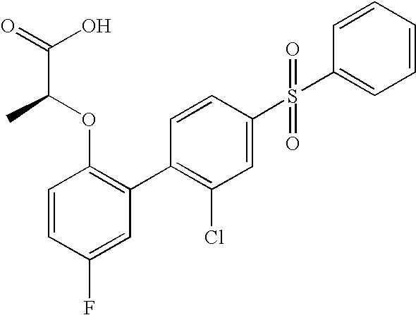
C1=CC(F)=CC(C2=C(Cl)C=C(S(=O)(=O)C3=CC=CC=C3)C=C2)=C1OC(C(=O)O)C
